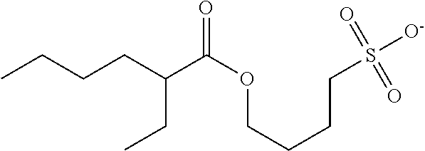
CCCCC(C(OCCCCS([O-])(=O)=O)=O)CC
